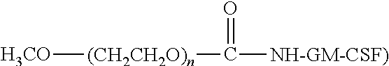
[H3CO][(CH2CH2O)n]C(=O)[NH-GM-CSF)]
